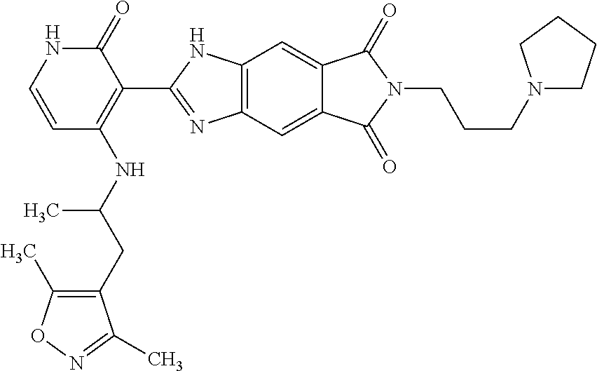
C1=CC(NC(CC2=C(C)ON=C2C)C)=C(C2=NC3=C(N2)C=C2C(=C3)C(=O)N(CCCN3CCCC3)C2=O)C(=O)N1
